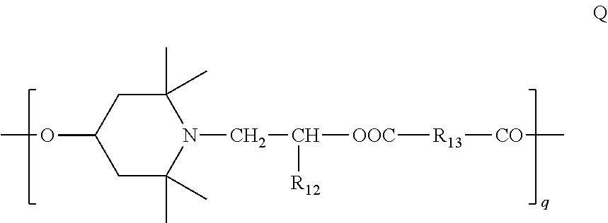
C1(C)(C)CC(OC)CC(C)(C)N1CC([R12])[OOC][R13][CO]C
